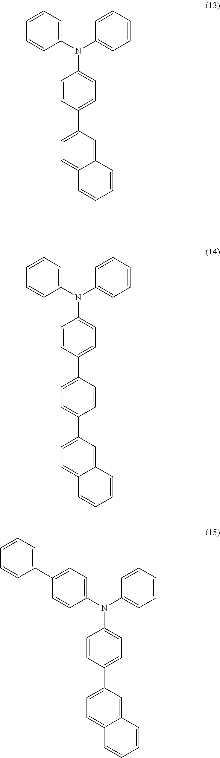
C1=CC(C2=CC=C3C(=C2)C=CC=C3)=CC=C1N(C1=CC=CC=C1)C1=CC=CC=C1.C1=CC(C2=CC=C(C3=CC=C4C(=C3)C=CC=C4)C=C2)=CC=C1N(C1=CC=CC=C1)C1=CC=CC=C1.C1=CC(C2=CC=C3C(=C2)C=CC=C3)=CC=C1N(C1=CC=C(C2=CC=CC=C2)C=C1)C1=CC=CC=C1
